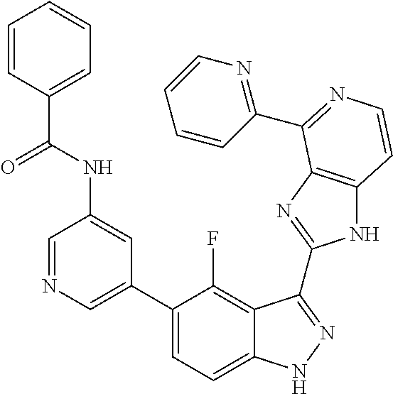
C1=C(C2=CC=C3C(=C2F)C(C2=NC4=C(N2)C=CN=C4C2=NC=CC=C2)=NN3)C=C(NC(=O)C2=CC=CC=C2)C=N1
